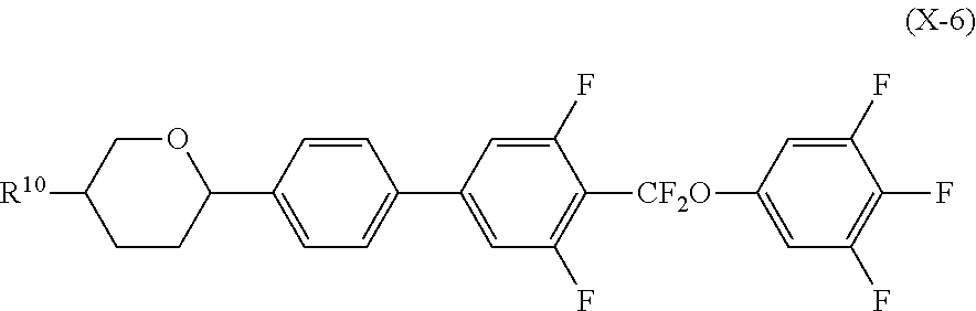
C1CC(C2=CC=C(C3=CC(F)=C([CF2O]C4=CC(F)=C(F)C(F)=C4)C(F)=C3)C=C2)OCC1[R10]
